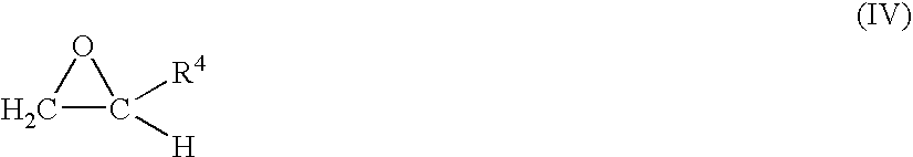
C1C([R4])([H])O1
